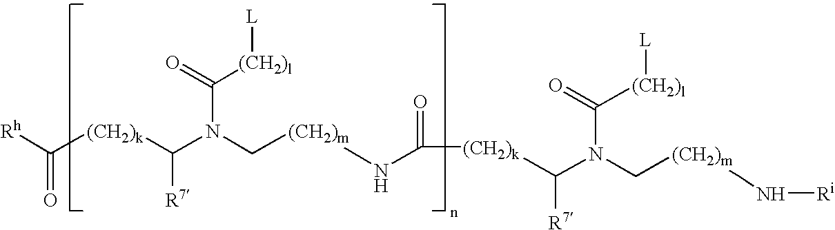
[Rh]C([(CH2)k]C(N(C[(CH2)m]NC(=O)[(CH2)k]C(N(C([(CH2)l][L])=O)C[(CH2)m]CN[Ri])[R7])C(=O)[(CH2)l][L])[R7])=O
